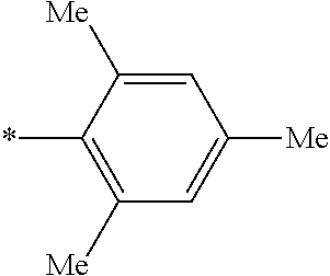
C1([Me])=CC([Me])=CC([Me])=C1*
